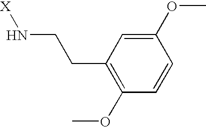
[X]NCCC1=C(OC)C=CC(OC)=C1
